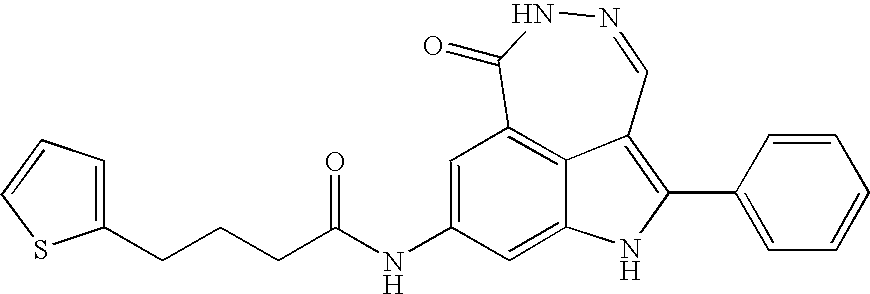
N1=CC2=C(C3=CC=CC=C3)NC3=CC(NC(=O)CCCC4=CC=CS4)=CC(=C23)C(=O)N1
